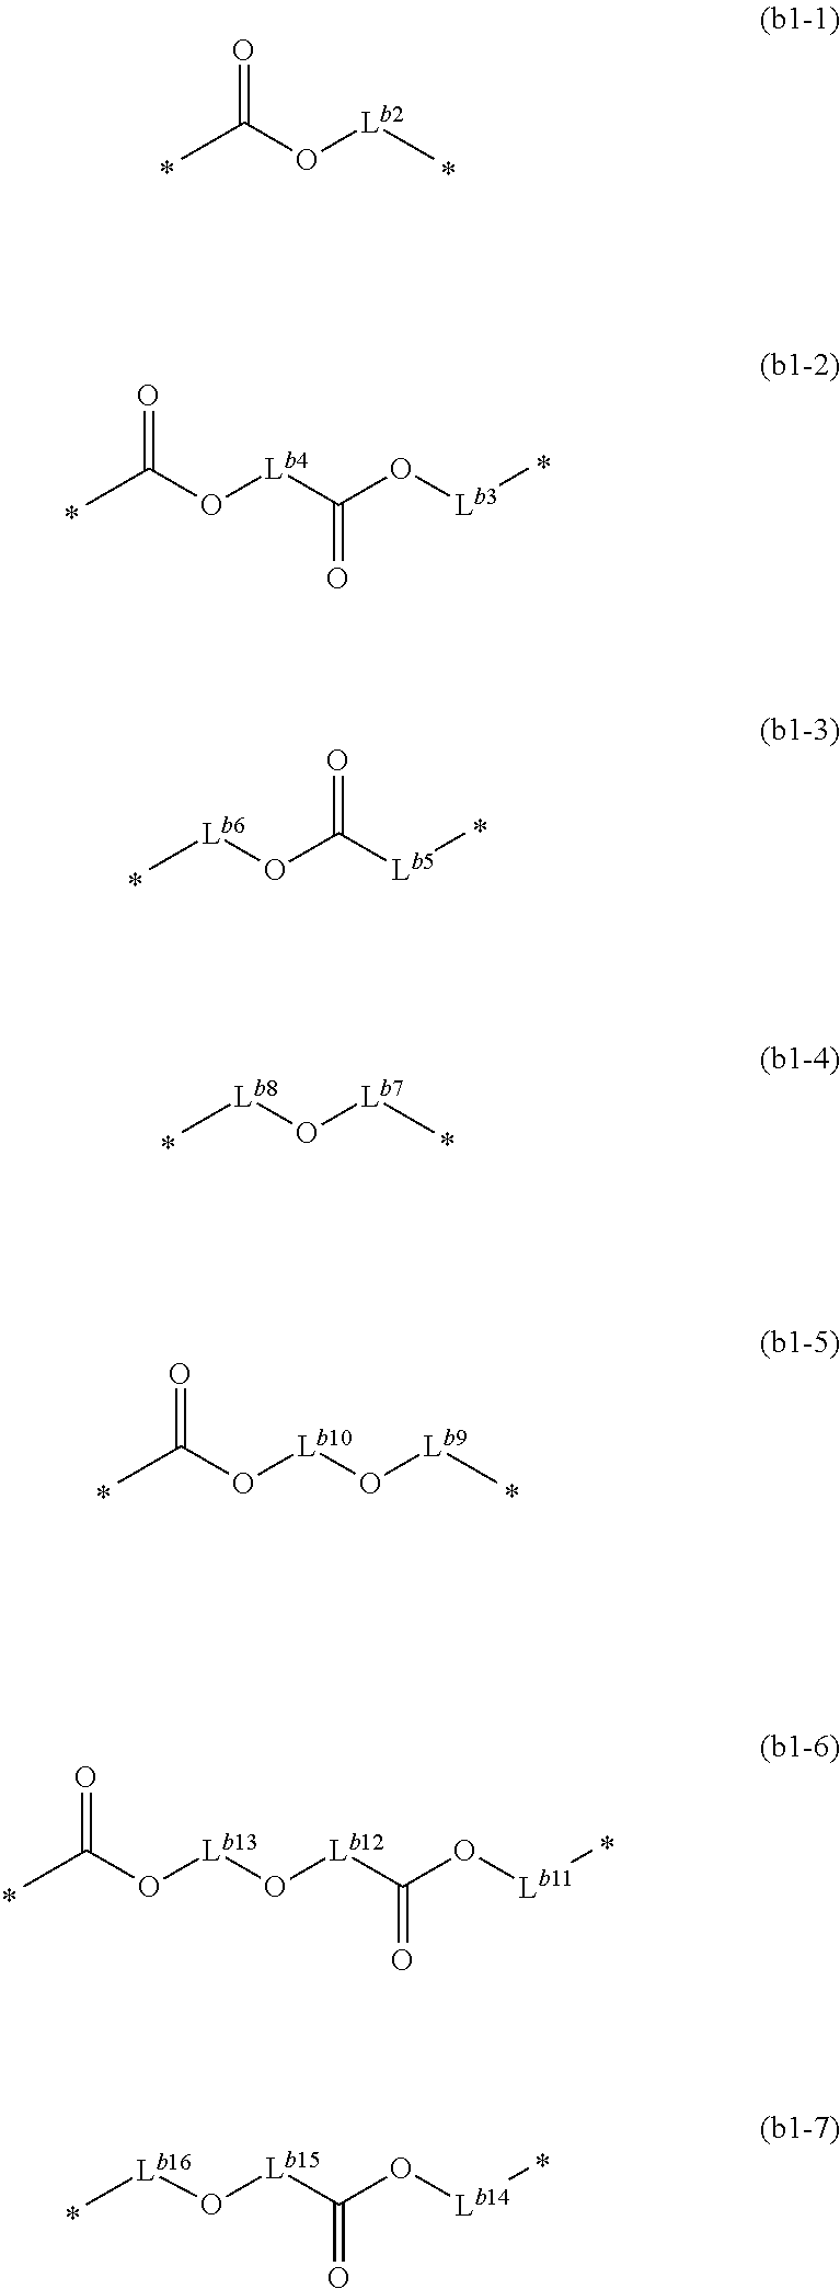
CC(O[Lb2]C)=O.CC(O[Lb4]C(O[Lb3]C)=O)=O.C[Lb6]OC(=O)[Lb5]C.C[Lb8]O[Lb7]C.O([Lb13]O[Lb12]C(=O)O[Lb11]C)C(=O)C.C[Lb16]O[Lb15]C(=O)O[Lb14]C.O([Lb10]O[Lb9]C)C(=O)C
